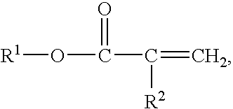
[R1]OC(=O)C([R2])=C
